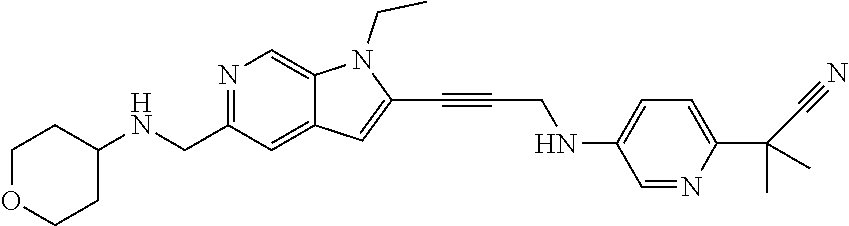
C1OCCC(NCC2=NC=C3C(=C2)C=C(C#CCNC2=CC=C(C(C)(C)C#N)N=C2)N3CC)C1
